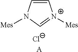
C1=CN([Mes])C=[N+]1[Mes].[Cl-].[A]
